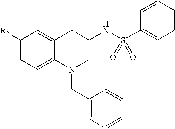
C1([R2])=CC=C2C(=C1)CC(NS(C1=CC=CC=C1)(=O)=O)CN2CC1=CC=CC=C1
